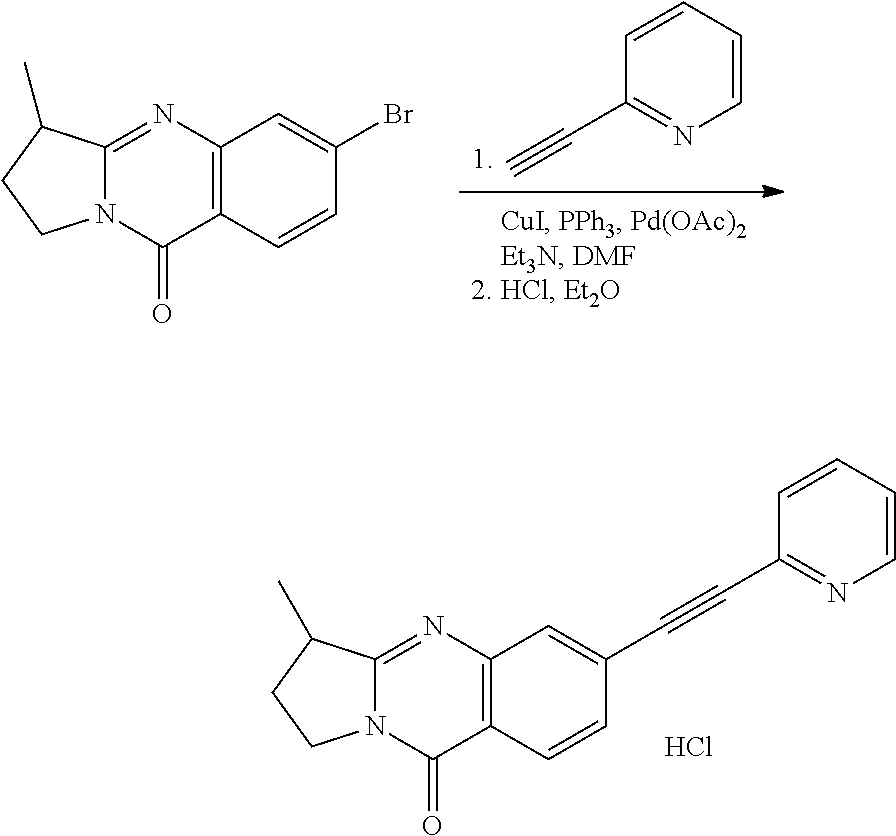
C1(C#C)=NC=CC=C1.C12=C(N=C3N(C1=O)CCC3C)C=C(Br)C=C2.C12=C(N=C3N(C1=O)CCC3C)C=C(C#CC1=NC=CC=C1)C=C2.Cl
